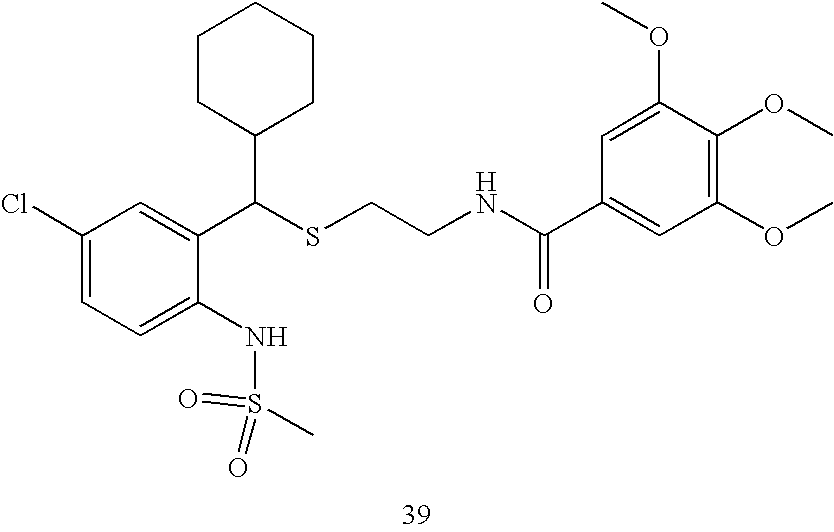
C1=C(NS(=O)(=O)C)C(C(SCCNC(C2=CC(OC)=C(OC)C(OC)=C2)=O)C2CCCCC2)=CC(Cl)=C1
